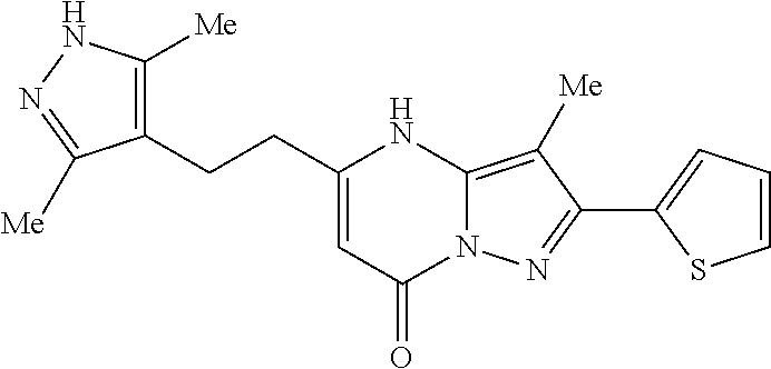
[Me]C1=C2N(N=C1C1=CC=CS1)C(=O)C=C(CCC1=C([Me])NN=C1[Me])N2
